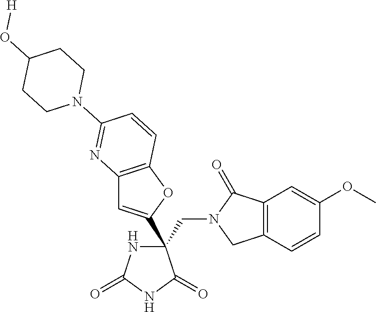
C(C1(C2=CC3=C(O2)C=CC(N2CCC(O[H])CC2)=N3)NC(=O)NC1=O)N1CC2=C(C1=O)C=C(OC)C=C2
